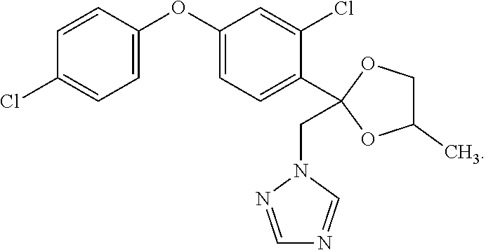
C1=NN(CC2(C3=CC=C(OC4=CC=C(Cl)C=C4)C=C3Cl)OCC(C)O2)C=N1
